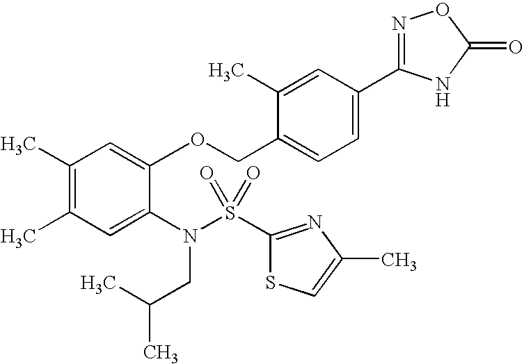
C1(C)=C(C)C=C(N(CC(C)C)S(=O)(=O)C2=NC(C)=CS2)C(OCC2=CC=C(C3=NOC(=O)N3)C=C2C)=C1
